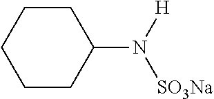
C1CCCCC1N([SO3Na])[H]
